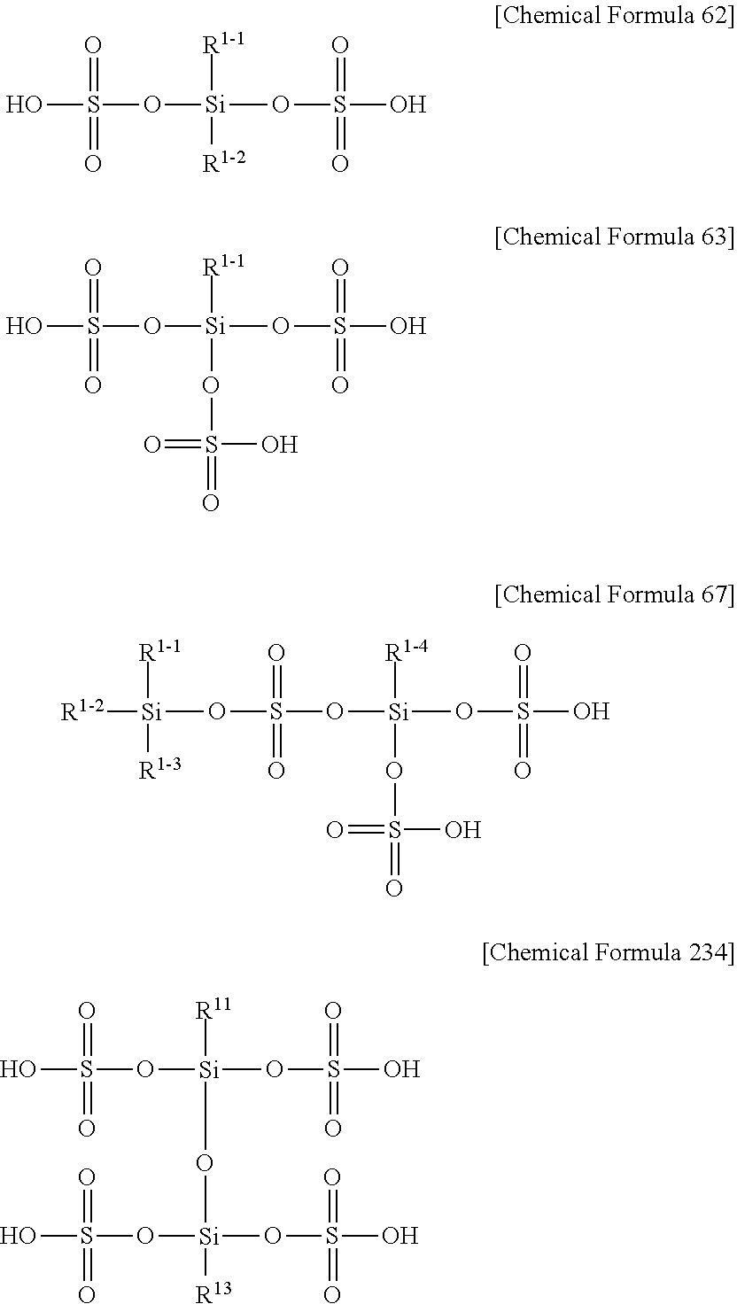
O=S(=O)(O[Si]([R1-1])([R1-2])OS(O)(=O)=O)O.O=S(=O)(O[Si]([R1-1])(OS(=O)(O)=O)OS(O)(=O)=O)O.O=S(=O)(O[Si]([R1-4])(OS(=O)(O)=O)OS(O)(=O)=O)O[Si]([R1-2])([R1-1])[R1-3].O=S(=O)(O[Si]([R11])(O[Si]([R13])(OS(=O)(O)=O)OS(O)(=O)=O)OS(O)(=O)=O)O
